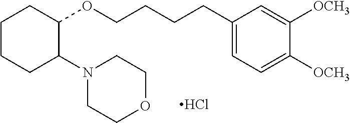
C1CCC(N2CCOCC2)C(OCCCCC2=CC=C([OCH3])C([OCH3])=C2)C1.Cl
